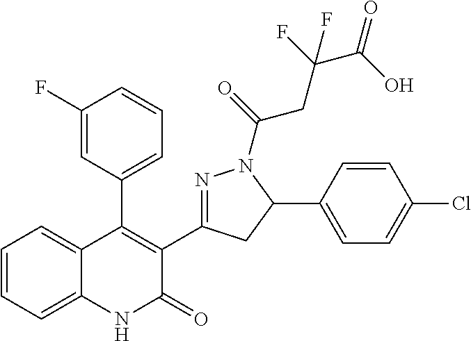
C1(F)=CC(C2=C(C3=NN(C(=O)CC(C(O)=O)(F)F)C(C4=CC=C(Cl)C=C4)C3)C(=O)NC3=CC=CC=C23)=CC=C1
